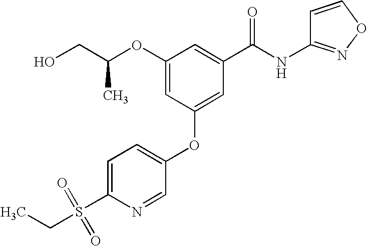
C(C(C)OC1=CC(OC2=CC=C(S(=O)(=O)CC)N=C2)=CC(C(NC2=NOC=C2)=O)=C1)O
